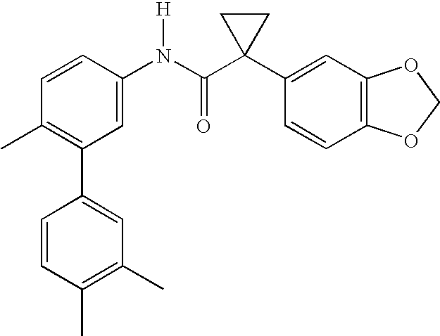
C1=CC(N(C(C2(C3=CC4=C(C=C3)OCO4)CC2)=O)[H])=CC(C2=CC(C)=C(C)C=C2)=C1C
